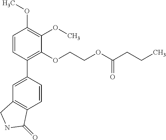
C1=CC(C2=CC3=C(C=C2)C(=O)NC3)=C(OCCOC(CCC)=O)C(OC)=C1OC
